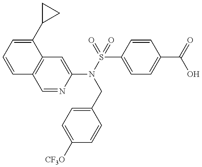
C1=CC=C(C2CC2)C2=C1C=NC(N(CC1=CC=C([CF3O])C=C1)S(C1=CC=C(C(O)=O)C=C1)(=O)=O)=C2
